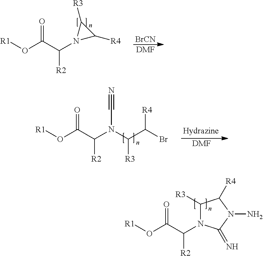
O(C(C(N1C([R4])C1[R3])[R2])=O)[R1].[BrCN].[DMF].O(C(C(N(C(C(Br)[R4])[R3])C#N)[R2])=O)[R1].[DMF].C1([R3])N(C(C(O[R1])=O)[R2])C(=N)N(N)C1[R4]
